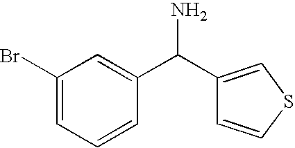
C1(Br)=CC=CC(C(C2=CSC=C2)N)=C1
